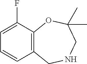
C12=C(C(F)=CC=C1)OC(C)(C)CNC2
